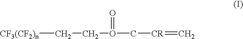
[CF3(CF2)n]CCO(C[CR]=C)=O
